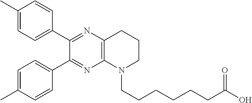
C1(C2=NC3=C(N=C2C2=CC=C(C)C=C2)N(CCCCCCC(O)=O)CCC3)=CC=C(C)C=C1
